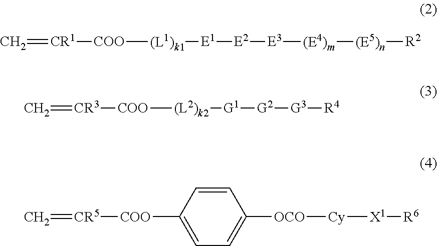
C=[CR1][COO][(L1)k1][E1][E2][E3][(E4)m][(E5)n][R2].C=[CR3][COO][(L2)k2][G1][G2][G3][R4].C1=CC([COO][CR5]=C)=CC=C1[OCO][Cy][X1][R6]
